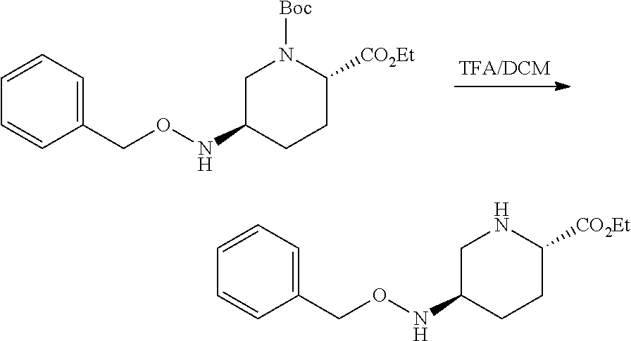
N(OCC1=CC=CC=C1)C1CCC([CO2Et])N([Boc])C1.N(OCC1=CC=CC=C1)C1CCC([CO2Et])NC1
